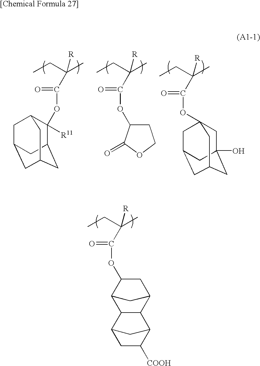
C12CC(OC(=O)C(C)(CC)[R])C(C1)C1C2C2C([COOH])CC1C2.O=C(C(C)(CC)[R])OC1CCOC1=O.C1C2(O)CC3CC(CC1(OC(=O)C(C)(CC)[R])C3)C2.[R11]C1(OC(=O)C(C)(CC)[R])C2CC3CC(CC1C3)C2
